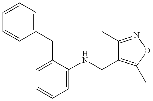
C1=CC=C(CC2=CC=CC=C2NCC2=C(C)ON=C2C)C=C1
